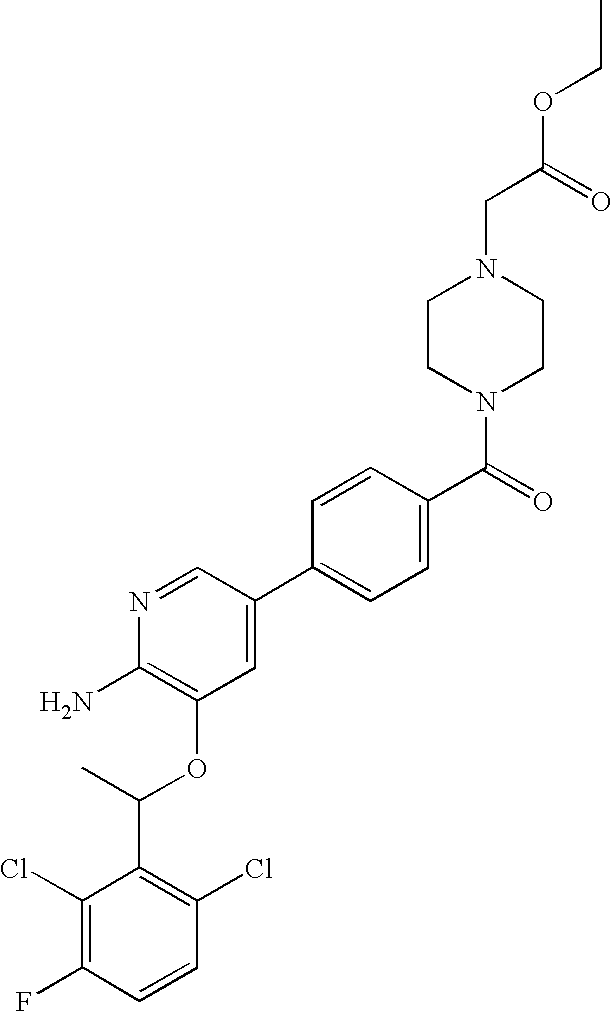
C1(Cl)=C(F)C=CC(Cl)=C1C(C)OC1=C(N)N=CC(C2=CC=C(C(=O)N3CCN(CC(=O)OCC)CC3)C=C2)=C1
